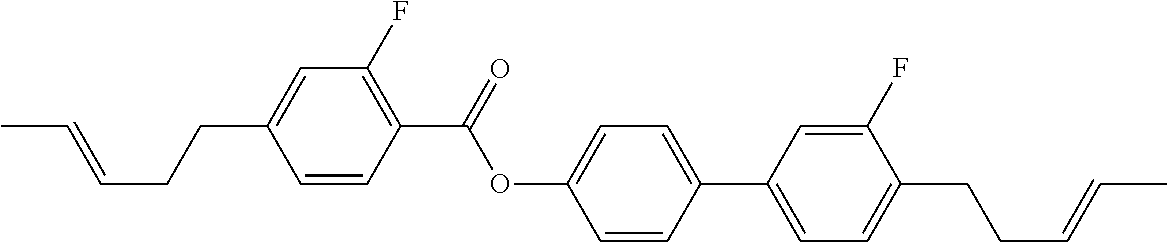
C1=CC(C(OC2=CC=C(C3=CC=C(CCC=CC)C(F)=C3)C=C2)=O)=C(F)C=C1CCC=CC
